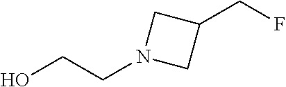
OCCN1CC(CF)C1
